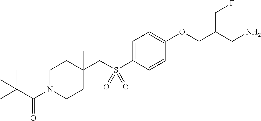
C1=C(S(CC2(C)CCN(C(C(C)(C)C)=O)CC2)(=O)=O)C=CC(OCC(CN)=CF)=C1
